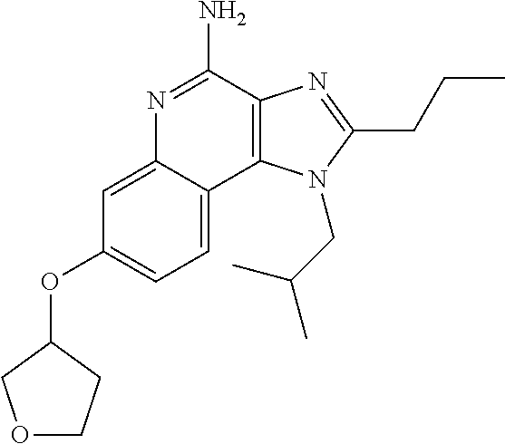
C1=C(OC2COCC2)C=C2C(=C1)C1=C(C(N)=N2)N=C(CCC)N1CC(C)C
